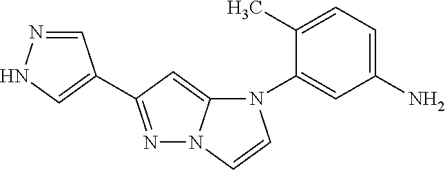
N1(C2=CC(N)=CC=C2C)C2=CC(C3=CNN=C3)=NN2C=C1
